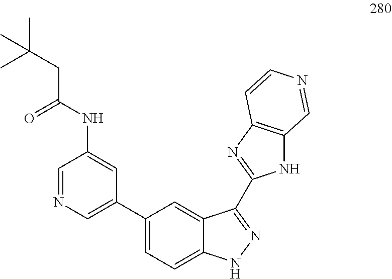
C1=NC=C(C2=CC=C3C(=C2)C(C2=NC4=C(N2)C=NC=C4)=NN3)C=C1NC(CC(C)(C)C)=O
